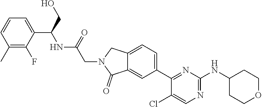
C(N1C(=O)C2=CC(C3=NC(NC4CCOCC4)=NC=C3Cl)=CC=C2C1)C(NC(C1=CC=CC(C)=C1F)CO)=O
